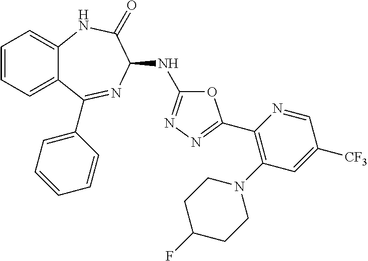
C1(C2=NN=C(NC3N=C(C4=CC=CC=C4)C4=CC=CC=C4NC3=O)O2)=C(N2CCC(F)CC2)C=C([CF3])C=N1
